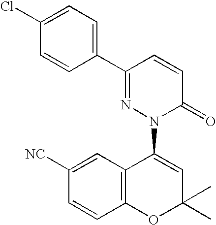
C1([NC])=CC2=C(C=C1)OC(C)(C)C=C2N1C(=O)C=CC(C2=CC=C(Cl)C=C2)=N1
